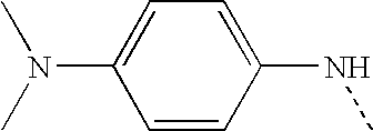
CN(C)C1=CC=C(NC)C=C1
